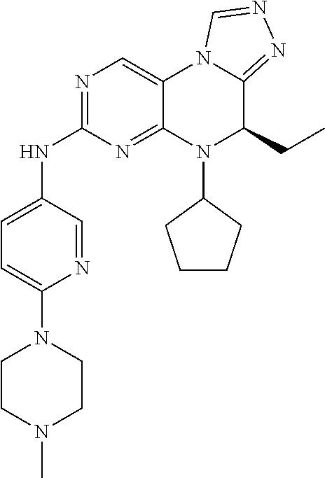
N1=C(NC2=CC=C(N3CCN(C)CC3)N=C2)N=C2C(=C1)N1C(=NN=C1)C(CC)N2C1CCCC1
